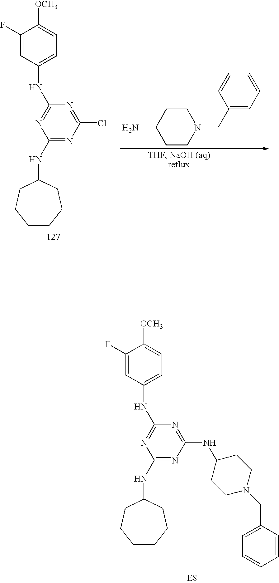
C1(F)=CC(NC2=NC(NC3CCCCCC3)=NC(NC3CCN(CC4=CC=CC=C4)CC3)=N2)=CC=C1[OCH3].C1(F)=CC(NC2=NC(NC3CCCCCC3)=NC(Cl)=N2)=CC=C1[OCH3].C1CC(N)CCN1CC1=CC=CC=C1
